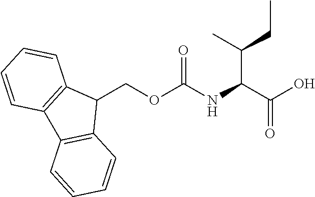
C1(COC(NC(C(O)=O)C(C)CC)=O)C2=C(C3=C1C=CC=C3)C=CC=C2
